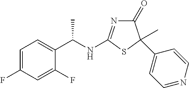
C1=C(F)C=C(F)C(C(NC2=NC(=O)C(C3=CC=NC=C3)(C)S2)C)=C1
